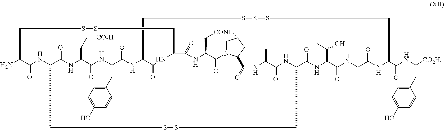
NC1C(=O)NC2C(=O)NC(CC[CO2H])C(=O)NC(CC3=CC=C(O)C=C3)C(=O)NC3C(=O)NC(C(=O)NC(C[CONH2])C(=O)N4CCCC4C(=O)NC(C)C(=O)NC(C(=O)NC(C(C)O)C(=O)NCC(=O)NC(C(=O)NC([CO2H])CC4=CC=C(O)C=C4)CSSSC3)CSSC2)CSSC1
